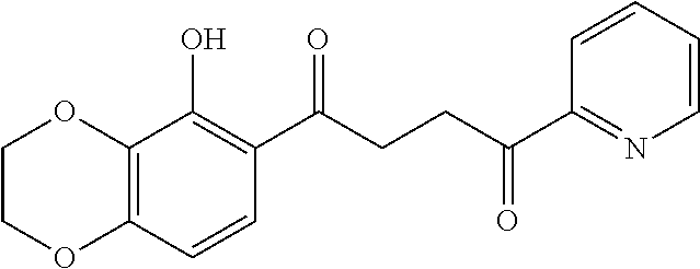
C12=C(C=CC(C(CCC(C3=NC=CC=C3)=O)=O)=C1O)OCCO2
